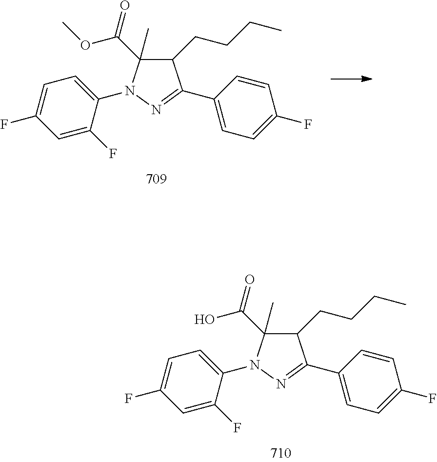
C1(C(=O)OC)(C)N(C2=CC=C(F)C=C2F)N=C(C2=CC=C(F)C=C2)C1CCCC.C1(C(=O)O)(C)N(C2=CC=C(F)C=C2F)N=C(C2=CC=C(F)C=C2)C1CCCC
